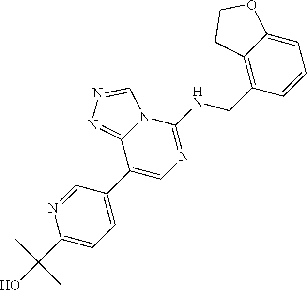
C1(C(O)(C)C)=CC=C(C2=CN=C(NCC3=C4C(=CC=C3)OCC4)N3C2=NN=C3)C=N1
